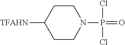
C1CC([TFAHN])CCN1P(=O)(Cl)Cl
